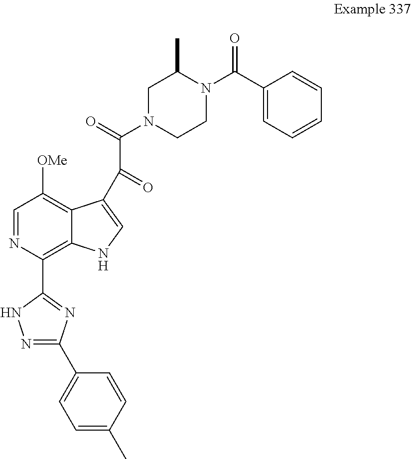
C1=NC(C2=NC(C3=CC=C(C)C=C3)=NN2)=C2C(=C1[OMe])C(C(C(N1CCN(C(C3=CC=CC=C3)=O)C(C)C1)=O)=O)=CN2
